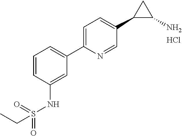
C1=CC(NS(=O)(=O)CC)=CC(C2=CC=C(C3C(N)C3)C=N2)=C1.Cl
